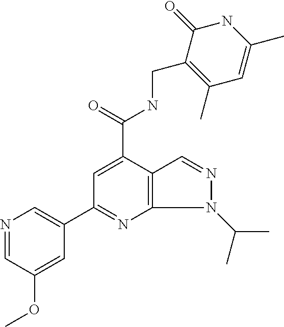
N1=CC(OC)=CC(C2=NC3=C(C(C(NCC4=C(C)C=C(C)NC4=O)=O)=C2)C=NN3C(C)C)=C1
